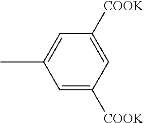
CC1=CC([COOK])=CC([COOK])=C1
